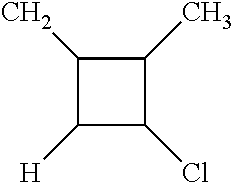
C1(C)C([H])C(Cl)C1C
